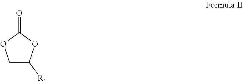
C1C([R1])OC(=O)O1
